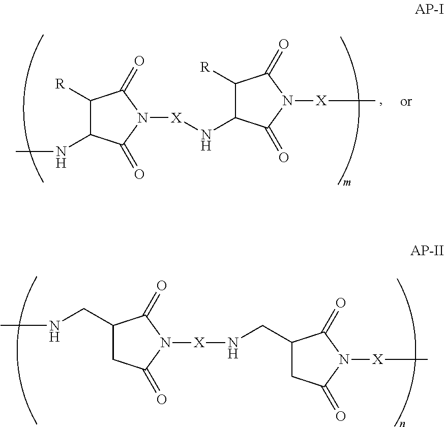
C1([R])C(NC)C(=O)N([X]NC2C([R])C(=O)N([X]C)C2=O)C1=O.C1(CNC)CC(=O)N([X]NCC2CC(=O)N([X]C)C2=O)C1=O
